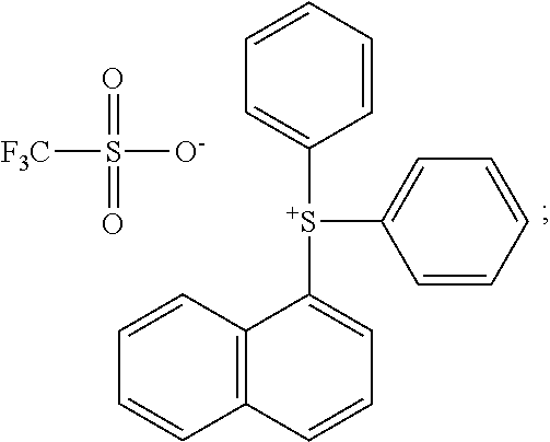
C1([S+](C2=CC=CC3=C2C=CC=C3)C2=CC=CC=C2)=CC=CC=C1.O=S(=O)([O-])[F3C]
